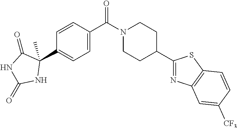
C1=CC(C(N2CCC(C3=NC4=C(S3)C=CC([CF3])=C4)CC2)=O)=CC=C1C1(C)C(=O)NC(=O)N1
